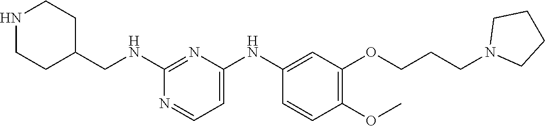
C1(NCC2CCNCC2)=NC(NC2=CC(OCCCN3CCCC3)=C(OC)C=C2)=CC=N1
